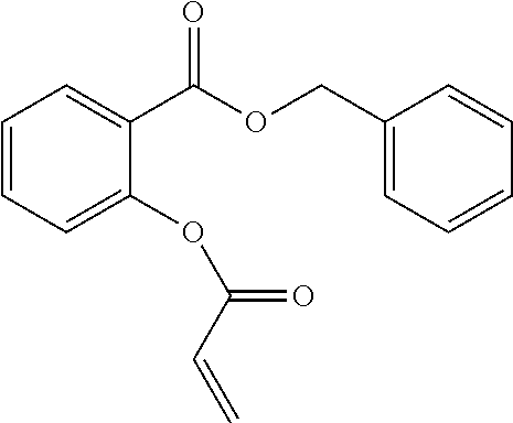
C1=CC=C(OC(=O)C=C)C(C(OCC2=CC=CC=C2)=O)=C1
